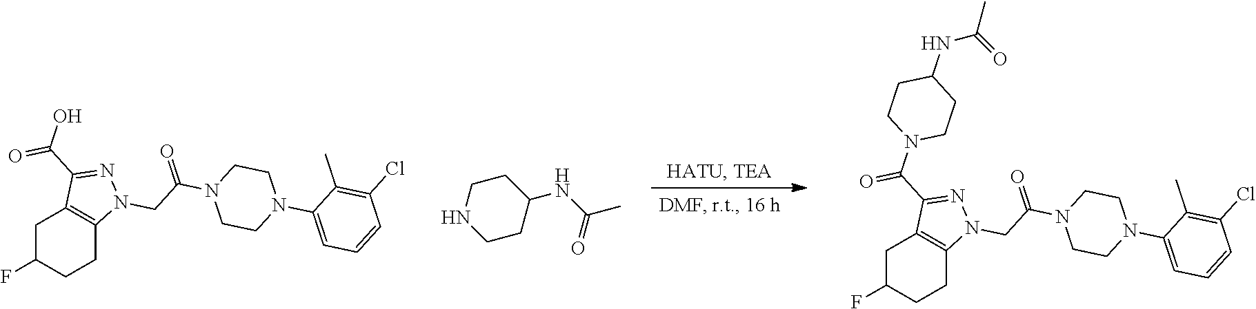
C1C(F)CCC2=C1C(C(O)=O)=NN2CC(N1CCN(C2=CC=CC(Cl)=C2C)CC1)=O.C1NCCC(NC(C)=O)C1.C1C(F)CCC2=C1C(C(N1CCC(NC(C)=O)CC1)=O)=NN2CC(N1CCN(C2=CC=CC(Cl)=C2C)CC1)=O
